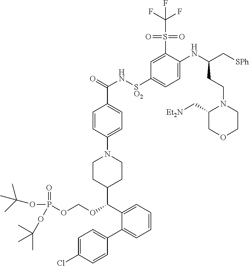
C1=CC(N2CCC(C(OCOP(OC(C)(C)C)(=O)OC(C)(C)C)C3=CC=CC=C3C3=CC=C(Cl)C=C3)CC2)=CC=C1C(=O)N[SO2]C1=CC=C(NC(C[SPh])CCN2C(C[Et2N])COCC2)C(S(C(F)(F)F)(=O)=O)=C1
